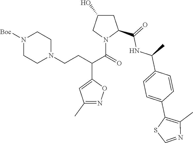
C1(C)=NOC(C(CCN2CCN([Boc])CC2)C(=O)N2C(C(NC(C3=CC=C(C4=C(C)N=CS4)C=C3)C)=O)CC(O)C2)=C1
